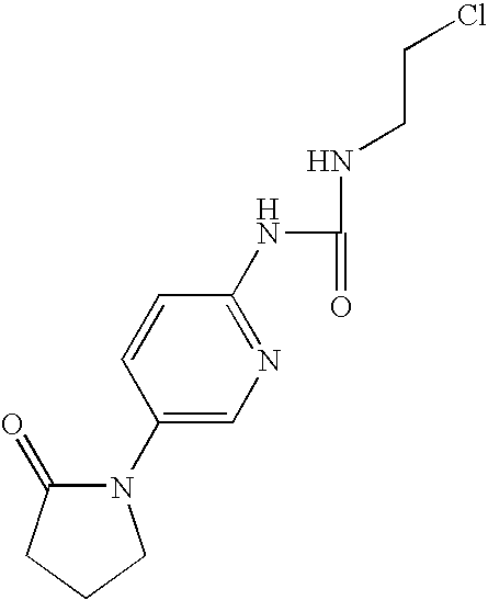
N1(C2=CN=C(NC(=O)NCCCl)C=C2)C(=O)CCC1
